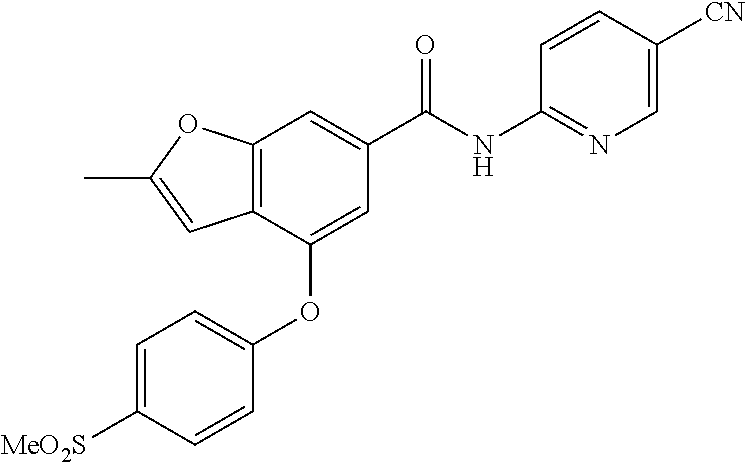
C12=C(C(OC3=CC=C([MeO2S])C=C3)=CC(C(NC3=NC=C([CN])C=C3)=O)=C1)C=C(C)O2
